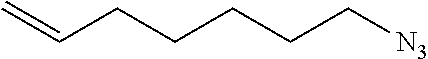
C=CCCCCC[N3]
